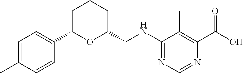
C1(NCC2CCCC(C3=CC=C(C)C=C3)O2)=NC=NC(C(=O)O)=C1C
